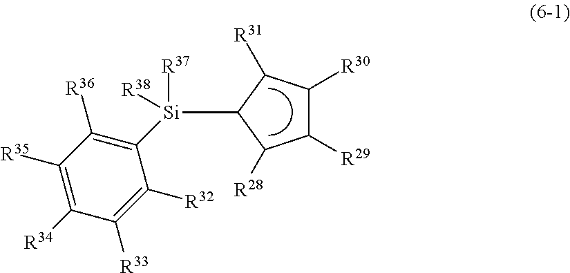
[Si]([R37])([R38])(C1=C([R36])C([R35])=C([R34])C([R33])=C1[R32])C1C([R28])C([R29])C([R30])C1[R31]
